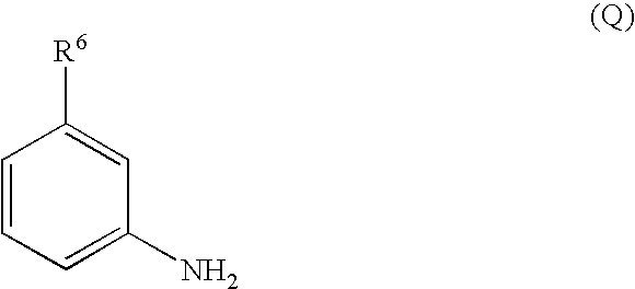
C1=CC=C(N)C=C1[R6]
